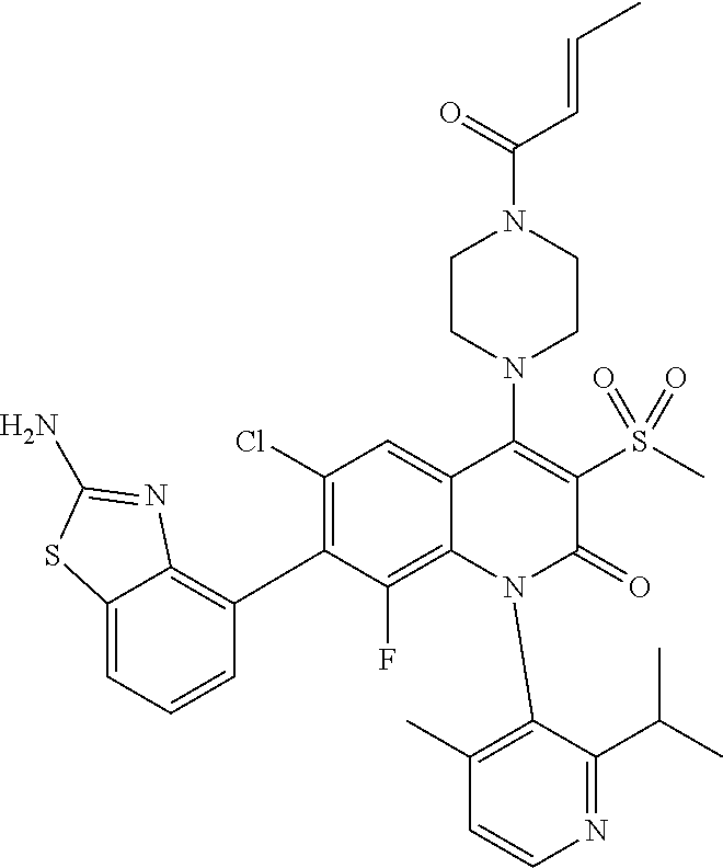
C1(Cl)=C(C2=C3C(=CC=C2)SC(N)=N3)C(F)=C2C(=C1)C(N1CCN(C(=O)C=CC)CC1)=C(S(=O)(=O)C)C(=O)N2C1=C(C)C=CN=C1C(C)C
